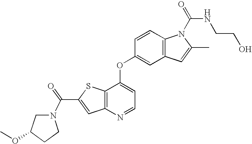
C12=C(C(OC3=CC4=C(C=C3)N(C(=O)NCCO)C(C)=C4)=CC=N1)SC(C(=O)N1CC(OC)CC1)=C2
